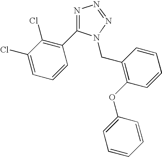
N1=C(C2=C(Cl)C(Cl)=CC=C2)N(CC2=C(OC3=CC=CC=C3)C=CC=C2)N=N1
